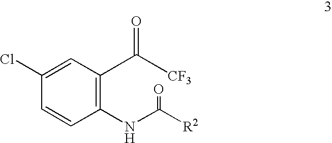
C1(NC([R2])=O)=C(C([CF3])=O)C=C(Cl)C=C1
